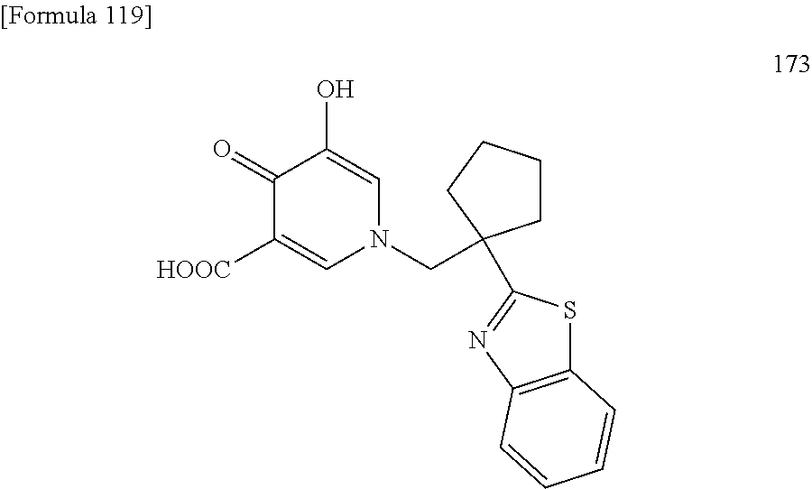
C1(=O)C([HOOC])=CN(CC2(C3=NC4=C(S3)C=CC=C4)CCCC2)C=C1O
